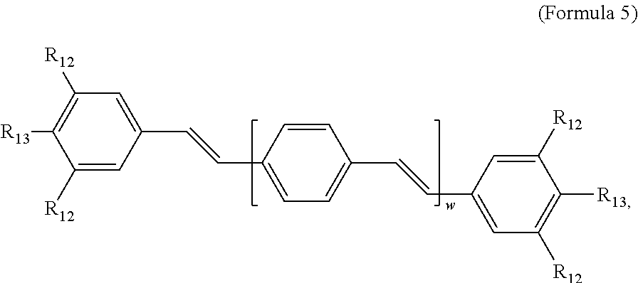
C1([R12])=C([R13])C([R12])=CC(C=CC2=CC=C(C=CC3=CC([R12])=C([R13])C([R12])=C3)C=C2)=C1
